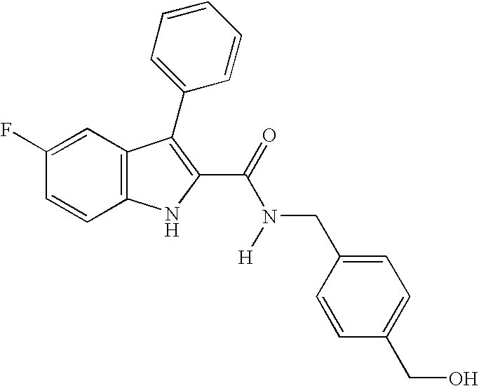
C1(F)=CC2=C(C=C1)NC(C(=O)N([H])CC1=CC=C(CO)C=C1)=C2C1=CC=CC=C1
